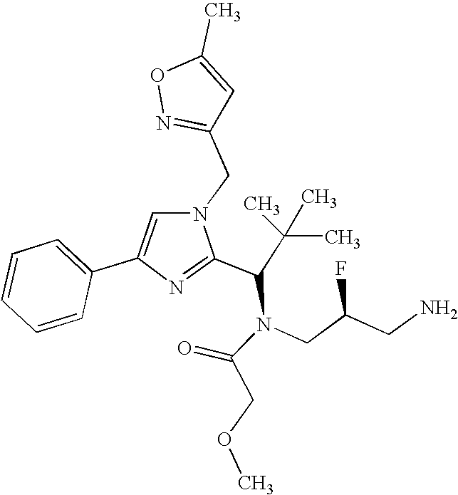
C1(CN2C=C(C3=CC=CC=C3)N=C2C(N(C(=O)COC)CC(CN)F)C(C)(C)C)=NOC(C)=C1
